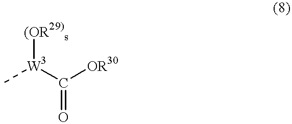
[(OR29)s][W3](C(=O)[OR30])C
